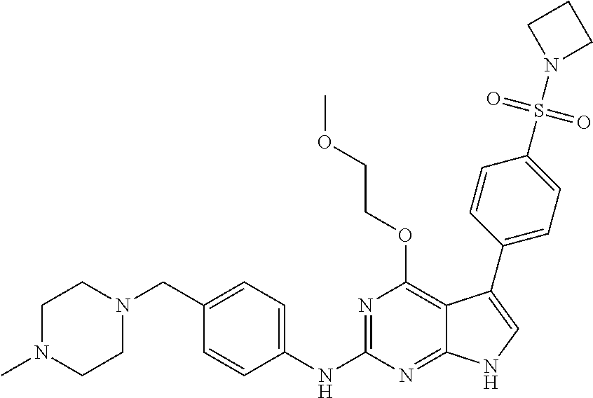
C1N(C)CCN(CC2=CC=C(NC3=NC(OCCOC)=C4C(=N3)NC=C4C3=CC=C(S(N4CCC4)(=O)=O)C=C3)C=C2)C1
